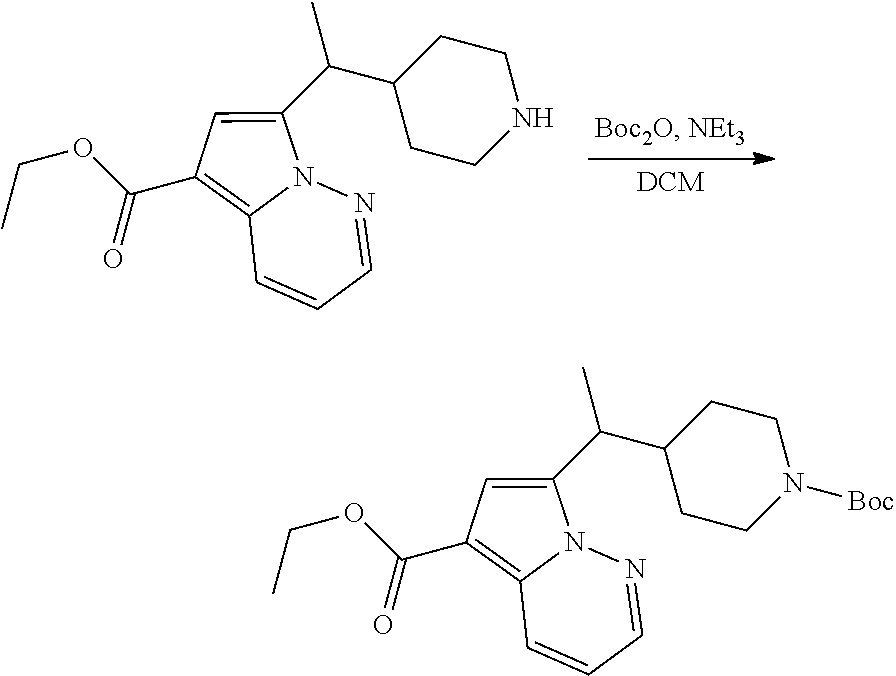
O(C(=O)C1=C2N(N=CC=C2)C(C(C)C2CCNCC2)=C1)CC.O(C(=O)C1=C2N(N=CC=C2)C(C(C)C2CCN([Boc])CC2)=C1)CC
